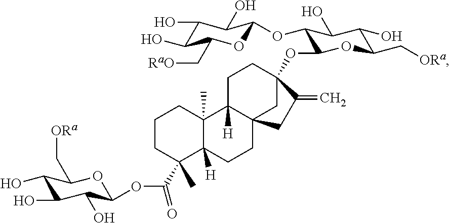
C1CC(C)(C(OC2C(O)C(O)C(O)C(C[ORa])O2)=O)C2([H])C(C)(C1)C1([H])C3(CC2)CC(OC2C(OC4OC(C[RaO])C(O)C(O)C4O)C(O)C(O)C(C[ORa])O2)(CC1)C(=C)C3
